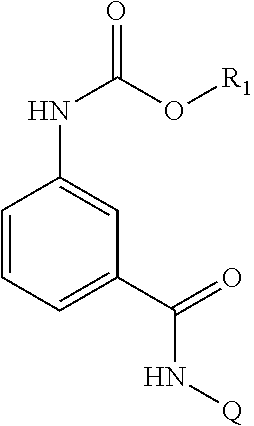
C1=CC=C(C(=O)N[Q])C=C1NC(=O)O[R1]
